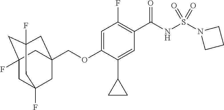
C(OC1=CC(F)=C(C(NS(N2CCC2)(=O)=O)=O)C=C1C1CC1)C12CC3(F)CC(F)(CC(F)(C1)C3)C2
